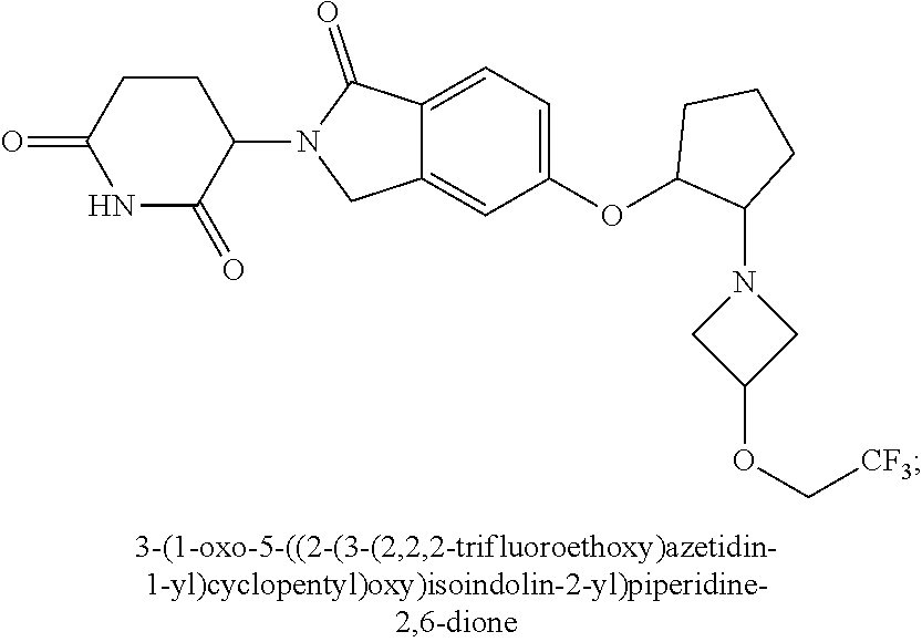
C1CC(=O)NC(=O)C1N1CC2=CC(OC3C(N4CC(OC[CF3])C4)CCC3)=CC=C2C1=O
